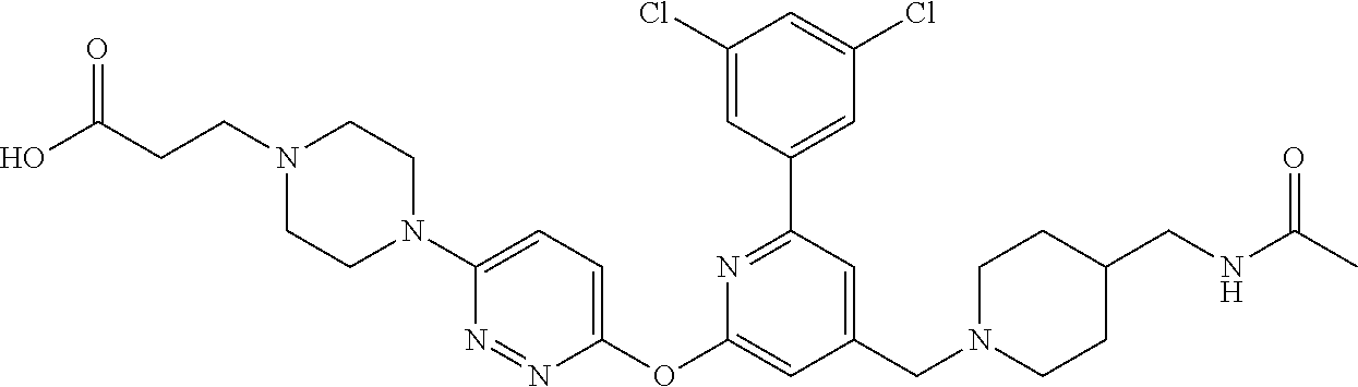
C1(Cl)=CC(C2=NC(OC3=CC=C(N4CCN(CCC(O)=O)CC4)N=N3)=CC(CN3CCC(CNC(C)=O)CC3)=C2)=CC(Cl)=C1
